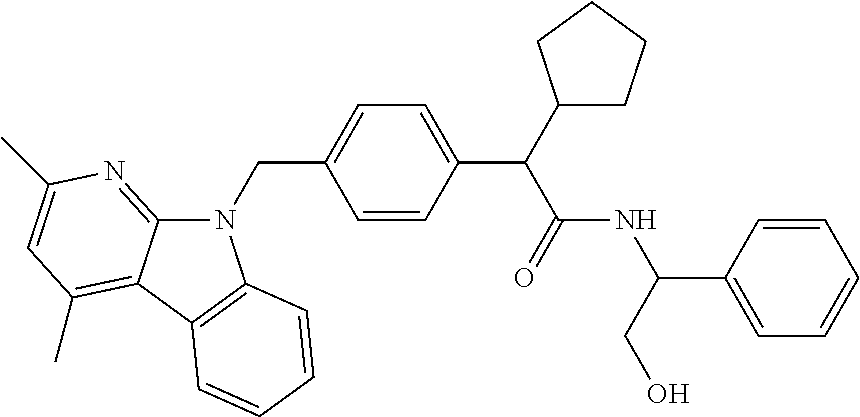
C1=CC(C(C(NC(C2=CC=CC=C2)CO)=O)C2CCCC2)=CC=C1CN1C2=NC(C)=CC(C)=C2C2=C1C=CC=C2
